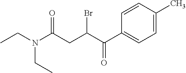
CCN(C(CC(C(C1=CC=C(C)C=C1)=O)Br)=O)CC
